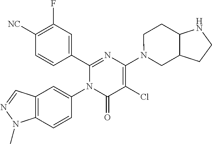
C1(C2=CC(F)=C([CN])C=C2)=NC(N2CC3C(CC2)NCC3)=C(Cl)C(=O)N1C1=CC2=C(C=C1)N(C)N=C2
